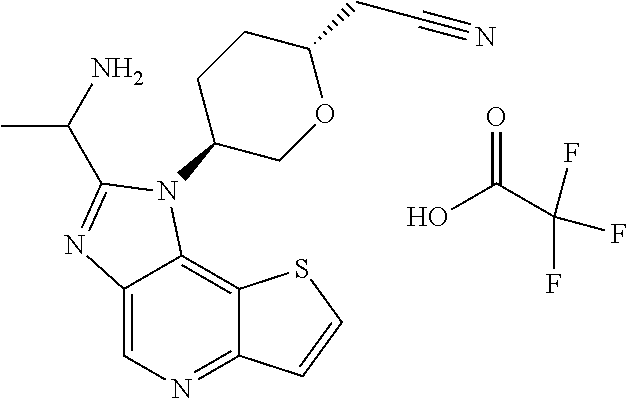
C12=CN=C3C(=C1N(C1COC(CC#N)CC1)C(C(N)C)=N2)SC=C3.O=C(C(F)(F)F)O
